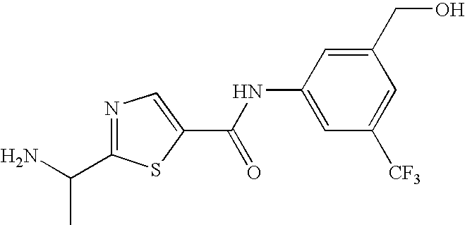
C1(CO)=CC(NC(C2=CN=C(C(N)C)S2)=O)=CC([CF3])=C1
